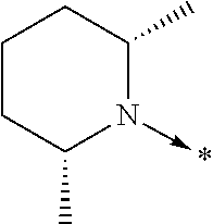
C1CC(C)N(->*)C(C)C1
